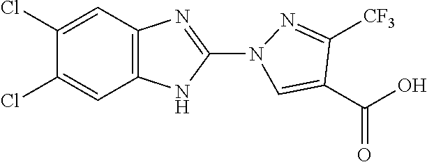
C1(Cl)=CC2=C(C=C1Cl)NC(N1N=C([CF3])C(C(=O)O)=C1)=N2
